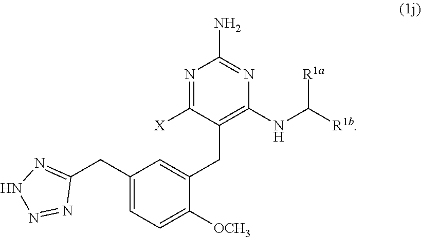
N1=C([X])C(CC2=CC(CC3=NNN=N3)=CC=C2[OCH3])=C(NC([R1b])[R1a])N=C1N
